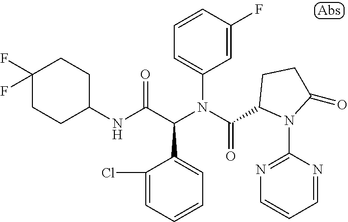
C1(NC(C(N(C(=O)C2N(C3=NC=CC=N3)C(=O)CC2)C2=CC=CC(F)=C2)C2=CC=CC=C2Cl)=O)CCC(F)(F)CC1
